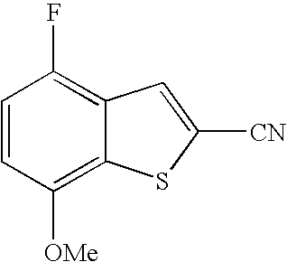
C1=CC([OMe])=C2C(=C1F)C=C([CN])S2
